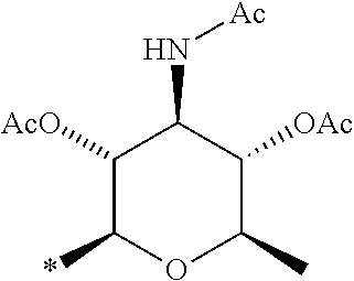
C1([AcO])C(*)OC(C)C([OAc])C1N[Ac]
